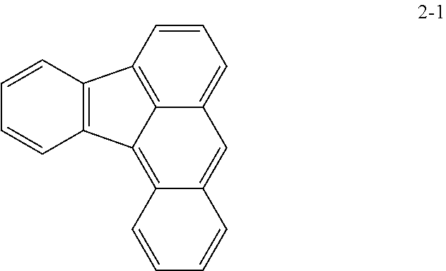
C1=CC2=C3C(=C1)C=C1C(=C3C3=C2C=CC=C3)C=CC=C1
